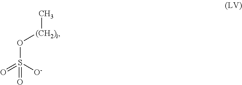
O(S(=O)([O-])=O)[(CH2)i]C
